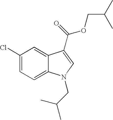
C1(Cl)=CC=C2C(=C1)C(C(=O)OCC(C)C)=CN2CC(C)C
